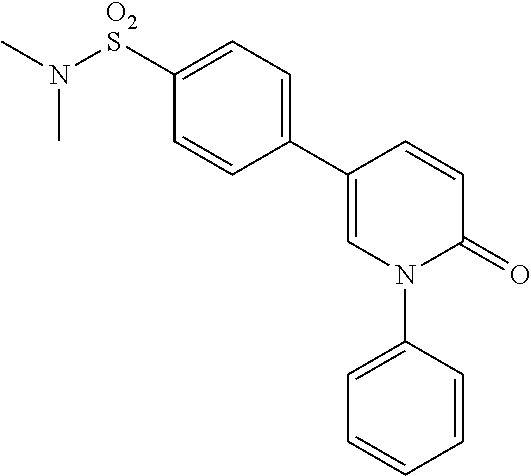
C1(C2=CC=C([O2S]N(C)C)C=C2)=CN(C2=CC=CC=C2)C(=O)C=C1
